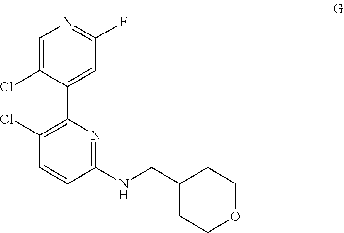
C1=C(Cl)C(C2=C(Cl)C=CC(NCC3CCOCC3)=N2)=CC(F)=N1
